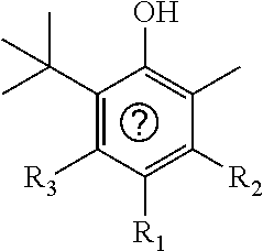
C1(C(C)(C)C)=C([R3])C([R1])=C([R2])C(C)=C1O
